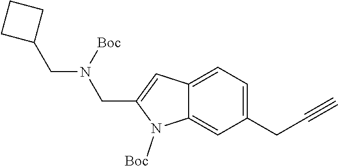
C12=CC=C(CC#C)C=C1N([Boc])C(CN(CC1CCC1)[Boc])=C2
